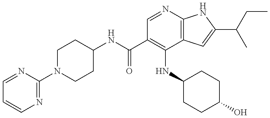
C1(NC(C2=C(NC3CCC(O)CC3)C3=C(N=C2)NC(C(CC)C)=C3)=O)CCN(C2=NC=CC=N2)CC1
